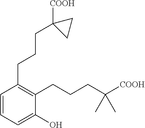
C1=CC(CCCC2([COOH])CC2)=C(CCCC(C)(C)[COOH])C(O)=C1
